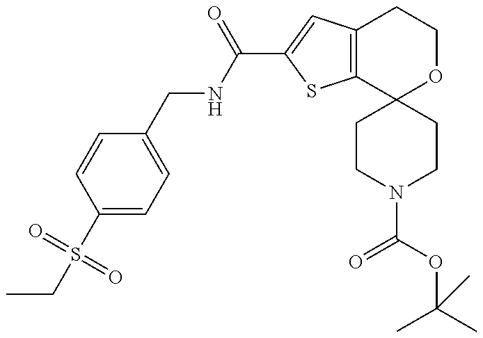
CCS(C1=CC=C(CNC(=O)C2=CC3=C(S2)C2(OCC3)CCN(C(OC(C)(C)C)=O)CC2)C=C1)(=O)=O
